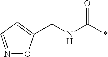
N(CC1=CC=NO1)C(*)=O
